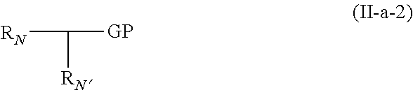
[RN]C([RN])[GP]
